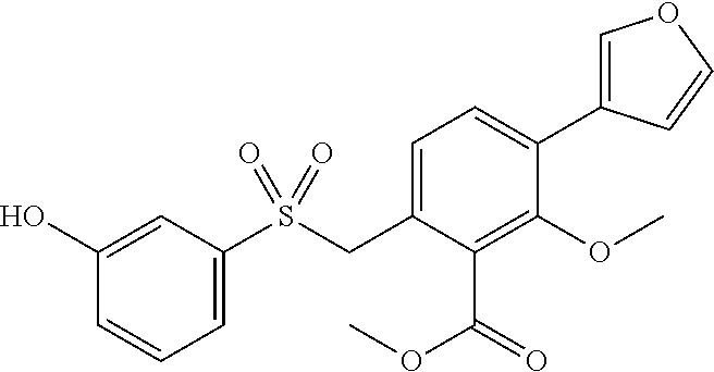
C1=C(CS(C2=CC=CC(O)=C2)(=O)=O)C(C(=O)OC)=C(OC)C(C2=COC=C2)=C1
